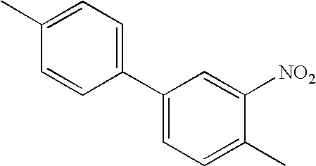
CC1=CC=C(C2=CC=C(C)C([NO2])=C2)C=C1
